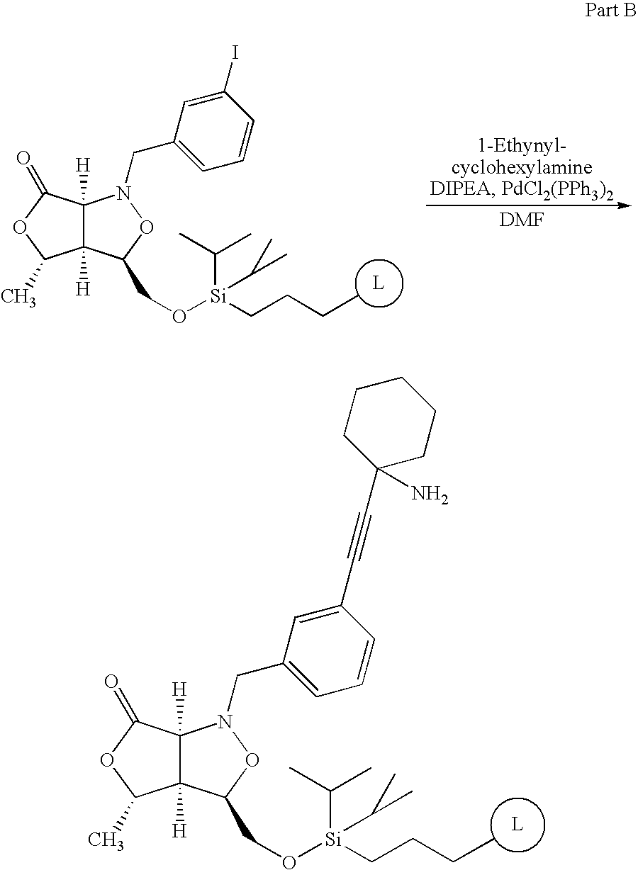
C12([H])C([H])(C(=O)OC1C)N(CC1=CC=CC(C#CC3(N)CCCCC3)=C1)OC2CO[Si](CCCC)(C(C)C)C(C)C.[L].C12([H])C([H])(C(=O)OC1C)N(CC1=CC=CC(I)=C1)OC2CO[Si](CCCC)(C(C)C)C(C)C.[L]
